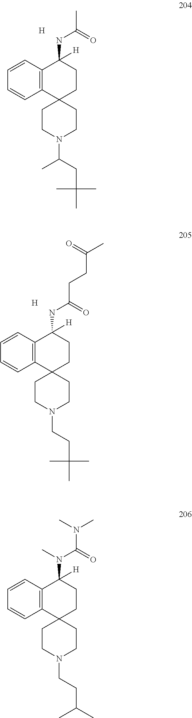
[H].C12(CCN(C(CC(C)(C)C)C)CC1)CCC(NC(=O)C)([H])C1=C2C=CC=C1.[H].C12(CCN(CCC(C)(C)C)CC1)CCC(NC(=O)CCC(=O)C)([H])C1=C2C=CC=C1.C12(CCN(CCC(C)C)CC1)CCC(N(C(=O)N(C)C)C)([H])C1=C2C=CC=C1
